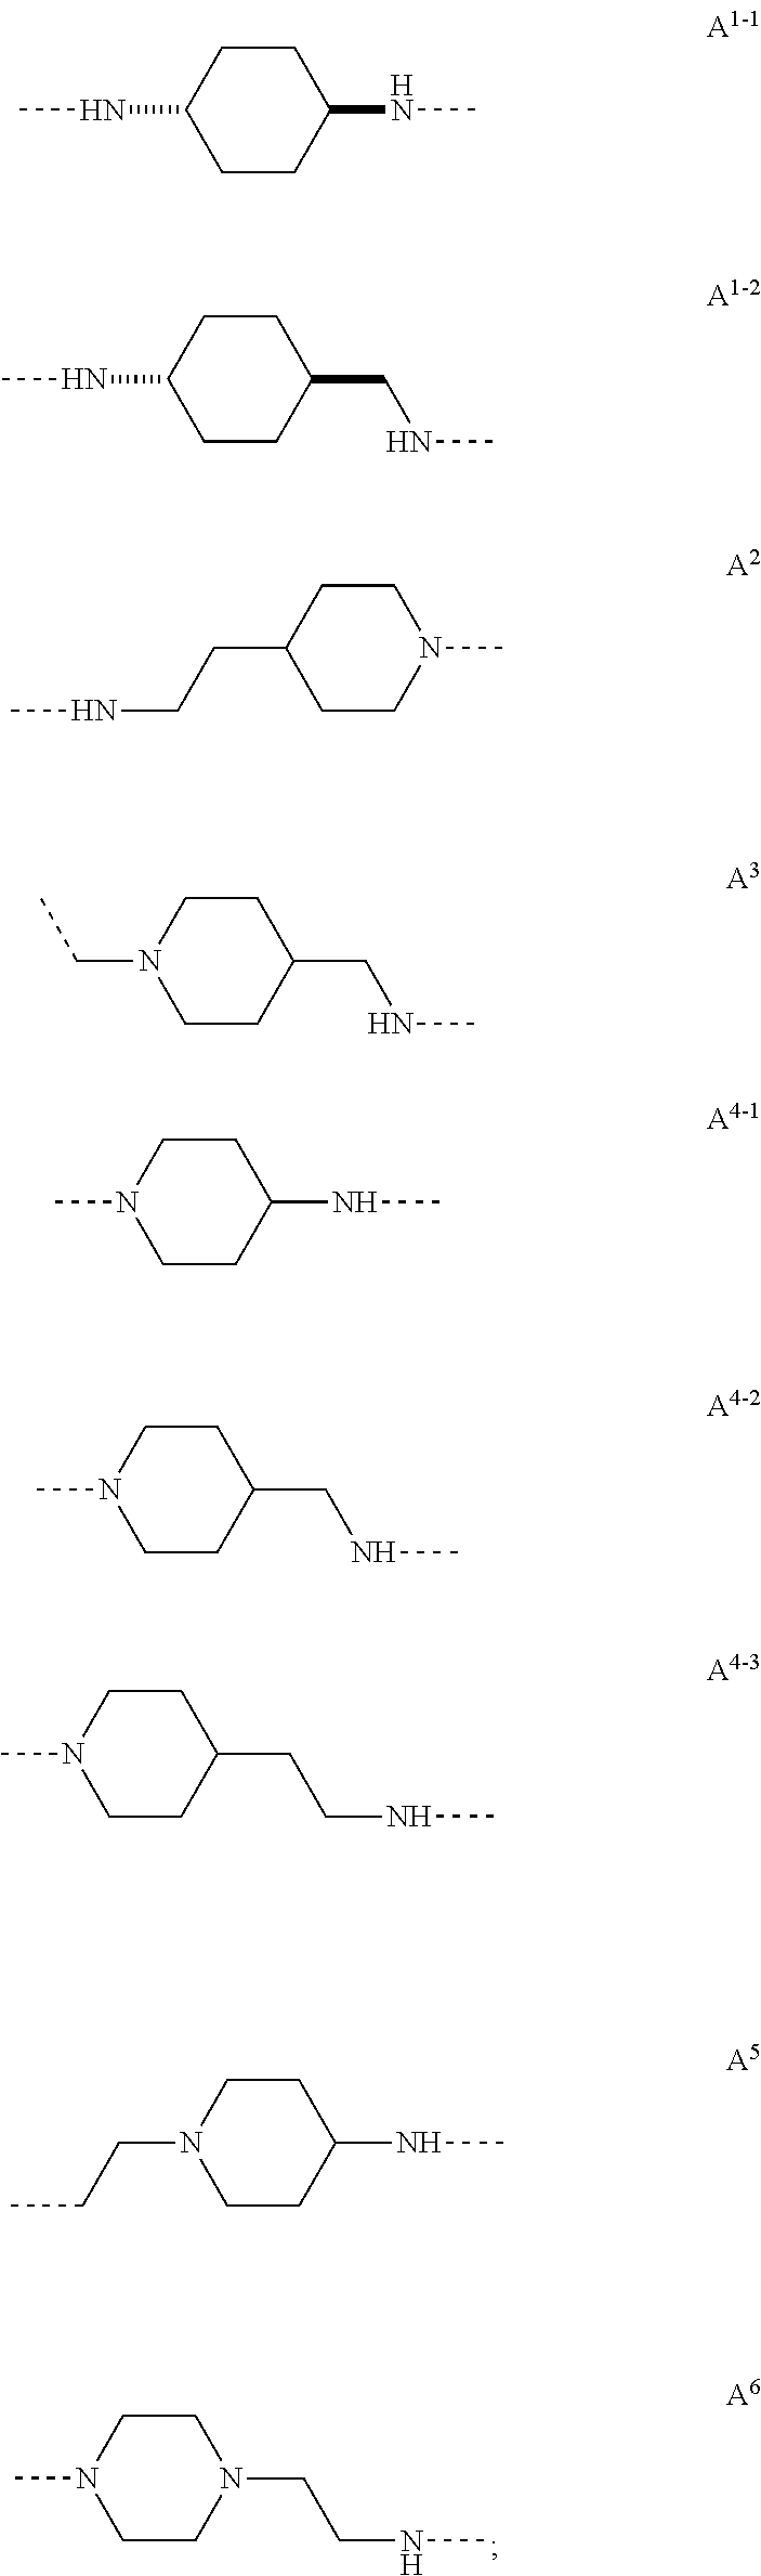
C1N(C)CCN(CCNC)C1.C1(NC)CCC(NC)CC1.C1(NC)CCC(CNC)CC1.C1(CCNC)CCN(C)CC1.C1N(CC)CCC(CNC)C1.N1(C)CCC(NC)CC1.C1N(C)CCC(CNC)C1.C1N(CCC)CCC(NC)C1.C1N(C)CCC(CCNC)C1
